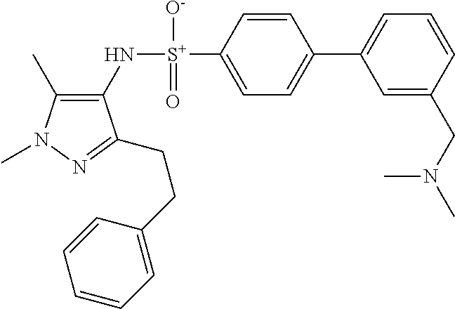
C1(C)=C(N[S+](C2=CC=C(C3=CC=CC(CN(C)C)=C3)C=C2)([O-])=O)C(CCC2=CC=CC=C2)=NN1C
